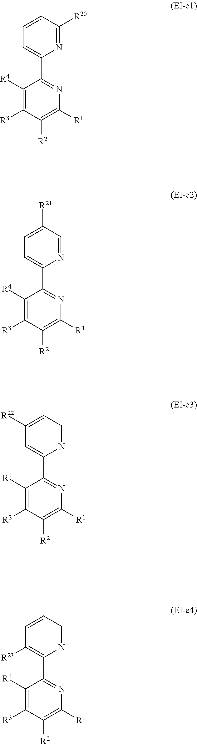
N1=C([R20])C=CC=C1C1=NC([R1])=C([R2])C([R3])=C1[R4].N1=CC([R21])=CC=C1C1=NC([R1])=C([R2])C([R3])=C1[R4].N1=CC=C([R22])C=C1C1=NC([R1])=C([R2])C([R3])=C1[R4].N1=CC=CC([R23])=C1C1=NC([R1])=C([R2])C([R3])=C1[R4]
